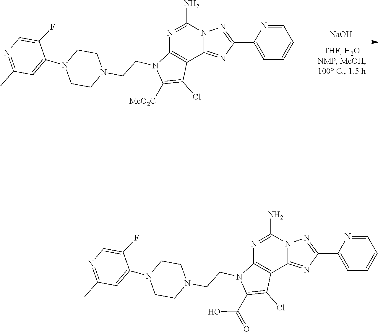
N12C(=NC(C3=CC=CC=N3)=N1)C1=C(N(CCN3CCN(C4=CC(C)=NC=C4F)CC3)C([MeO2C])=C1Cl)N=C2N.[NaOH].N12C(=NC(C3=CC=CC=N3)=N1)C1=C(N(CCN3CCN(C4=CC(C)=NC=C4F)CC3)C(C(O)=O)=C1Cl)N=C2N
